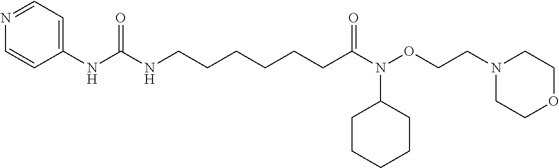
C1=CC(NC(NCCCCCCC(=O)N(OCCN2CCOCC2)C2CCCCC2)=O)=CC=N1
